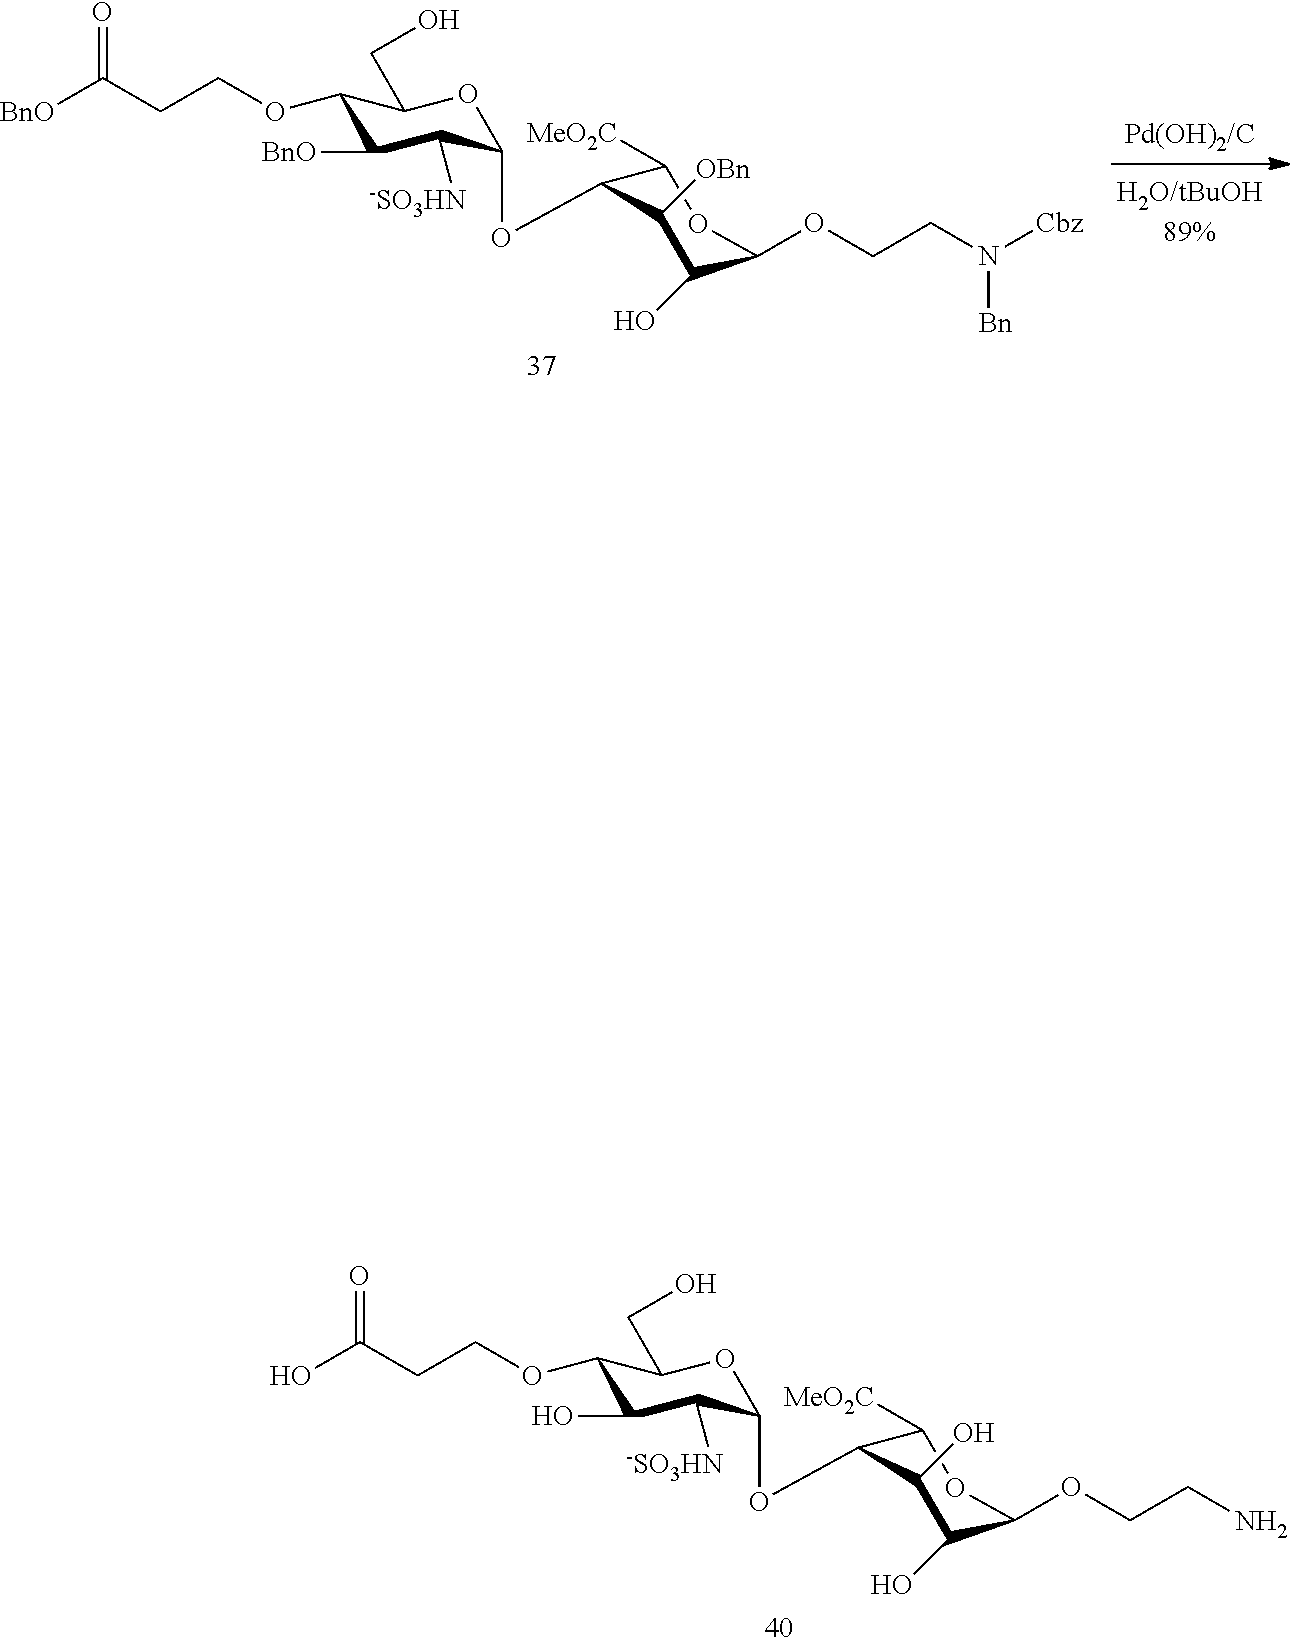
OC(CCOC1C(O)C([-SO3HN])C(OC2C([MeO2C])OC(OCCN)C(O)C2O)OC1CO)=O.[Pd(OH)2/C].[BnO]C(CCOC1C([BnO])C([-SO3HN])C(OC2C([MeO2C])OC(OCCN([Cbz])[Bn])C(O)C2[OBn])OC1CO)=O
